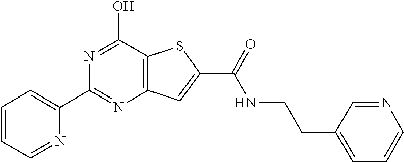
C1=CC=NC(C2=NC3=C(C(O)=N2)SC(C(NCCC2=CC=CN=C2)=O)=C3)=C1
